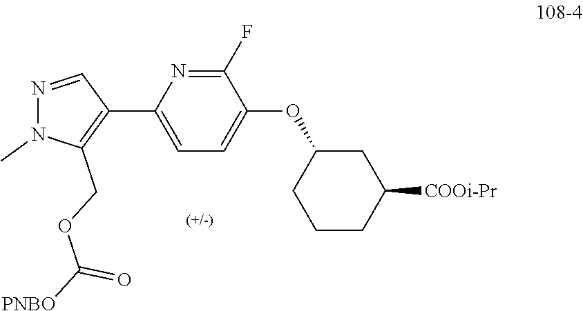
[COOi-Pr]C1CC(OC2=CC=C(C3=C(COC([PNBO])=O)N(C)N=C3)N=C2F)CCC1
